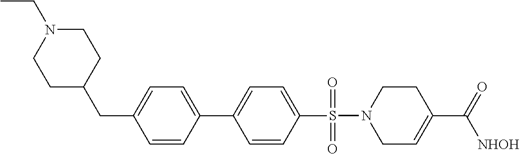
C1C=C(C([NHOH])=O)CCN1S(=O)(=O)C1=CC=C(C2=CC=C(CC3CCN(CC)CC3)C=C2)C=C1
